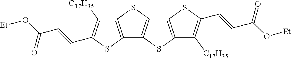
C12=C(SC3=C1SC1=C3SC(C=CC(O[Et])=O)=C1[C17H35])C([C17H35])=C(C=CC(O[Et])=O)S2
